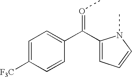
C1=C([F3C])C=CC(C(C2=CC=CN2C)=OC)=C1
